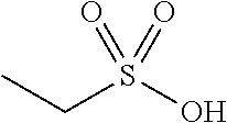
C(S(O)(=O)=O)C
